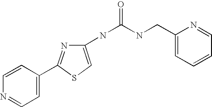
C1(CNC(NC2=CSC(C3=CC=NC=C3)=N2)=O)=CC=CC=N1
